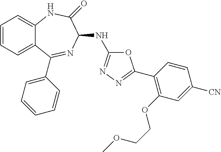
C1=CC=C2C(=C1)NC(=O)C(NC1=NN=C(C3=C(OCCOC)C=C([CN])C=C3)O1)N=C2C1=CC=CC=C1
